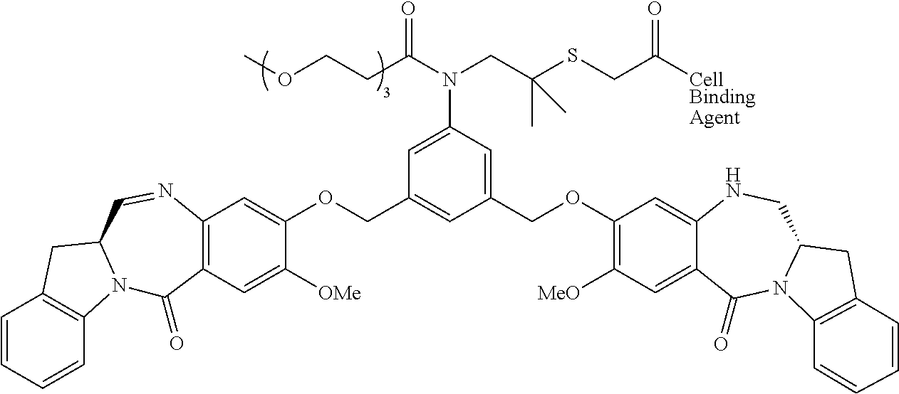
C1=CC=CC2=C1CC1N2C(=O)C2=C(N=C1)C=C(OCC1=CC(COC3=C([MeO])C=C4C(=C3)NCC3N(C4=O)C4=C(C3)C=CC=C4)=CC(N(CC(C)(SCC([CellBindingAgent])=O)C)C(CCOC)=O)=C1)C([OMe])=C2
